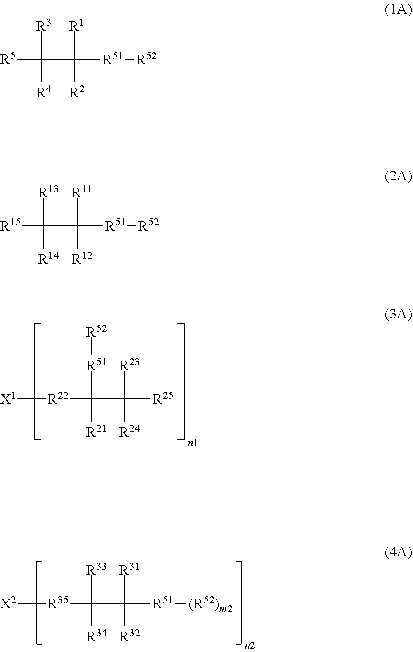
[R22](C([R51][R52])(C([R23])([R25])[R24])[R21])[X1].[R35](C([R33])(C([R31])([R51][(R52)m2])[R32])[R34])[X2].[R5]C([R3])(C([R1])([R51][R52])[R2])[R4].[R15]C([R13])(C([R11])([R51][R52])[R12])[R14]
